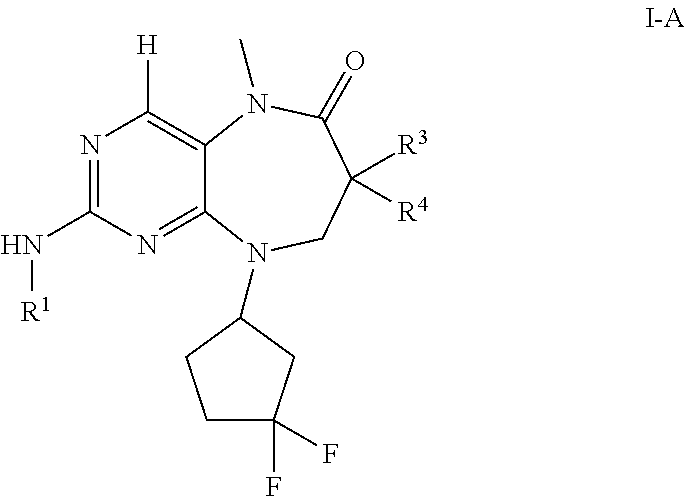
N(C1=NC([H])=C2C(=N1)N(C1CC(F)(F)CC1)CC([R3])([R4])C(=O)N2C)[R1]
